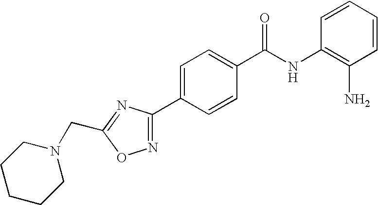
C1(C2=NOC(CN3CCCCC3)=N2)=CC=C(C(NC2=C(N)C=CC=C2)=O)C=C1
